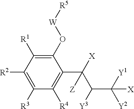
C1(O[W][R5])=C([R1])C([R2])=C([R3])C([R4])=C1C(C(C([Y2])([Y1])[X])[Y3])([X])[Z]
